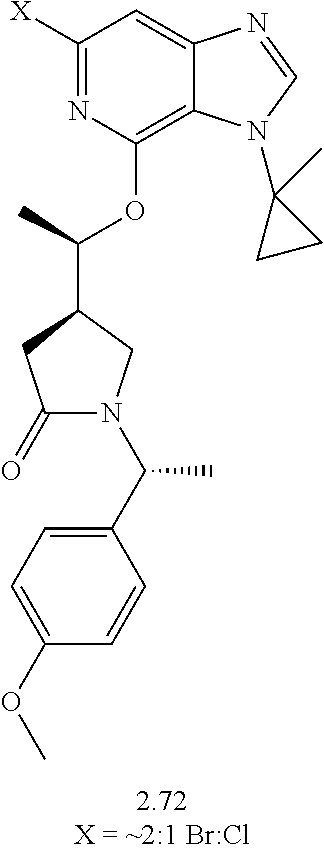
C1(=O)CC(C(C)OC2=C3C(=CC([X])=N2)N=CN3C2(C)CC2)CN1C(C1=CC=C(OC)C=C1)C
